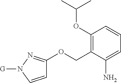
C1(OC(C)C)=C(COC2=NN([G])C=C2)C(N)=CC=C1
